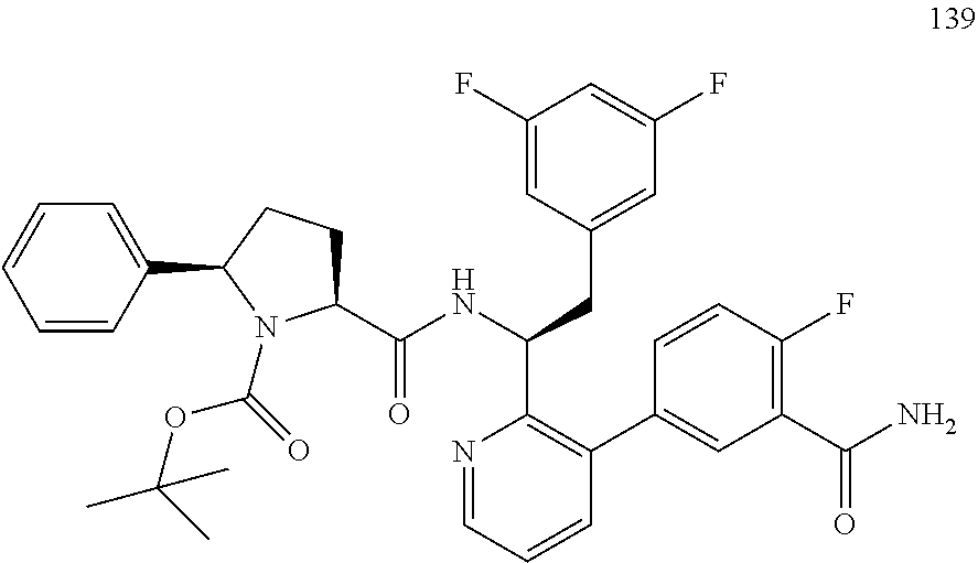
C1(F)=CC(CC(C2=C(C3=CC(C(N)=O)=C(F)C=C3)C=CC=N2)NC(=O)C2CCC(C3=CC=CC=C3)N2C(OC(C)(C)C)=O)=CC(F)=C1
